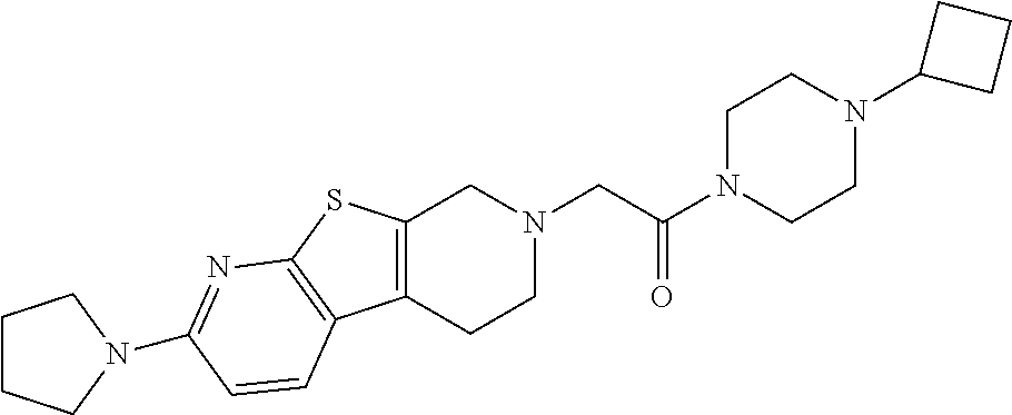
C1N(C(CN2CC3=C(CC2)C2=C(S3)N=C(N3CCCC3)C=C2)=O)CCN(C2CCC2)C1
